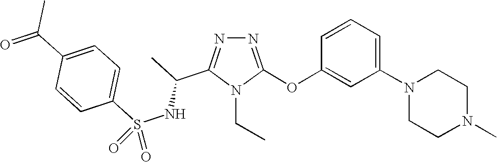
N1=C(OC2=CC(N3CCN(C)CC3)=CC=C2)N(CC)C(C(C)NS(C2=CC=C(C(=O)C)C=C2)(=O)=O)=N1
